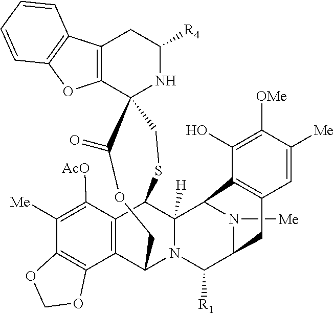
C1(O)=C([OMe])C([Me])=CC2=C1C1C3([H])N(C4C5=C(C3SCC3(C6=C(CC([R4])N3)C3=C(O6)C=CC=C3)C(=O)OC4)C([AcO])=C([Me])C3=C5OCO3)C([R1])C(C2)N1[Me]
